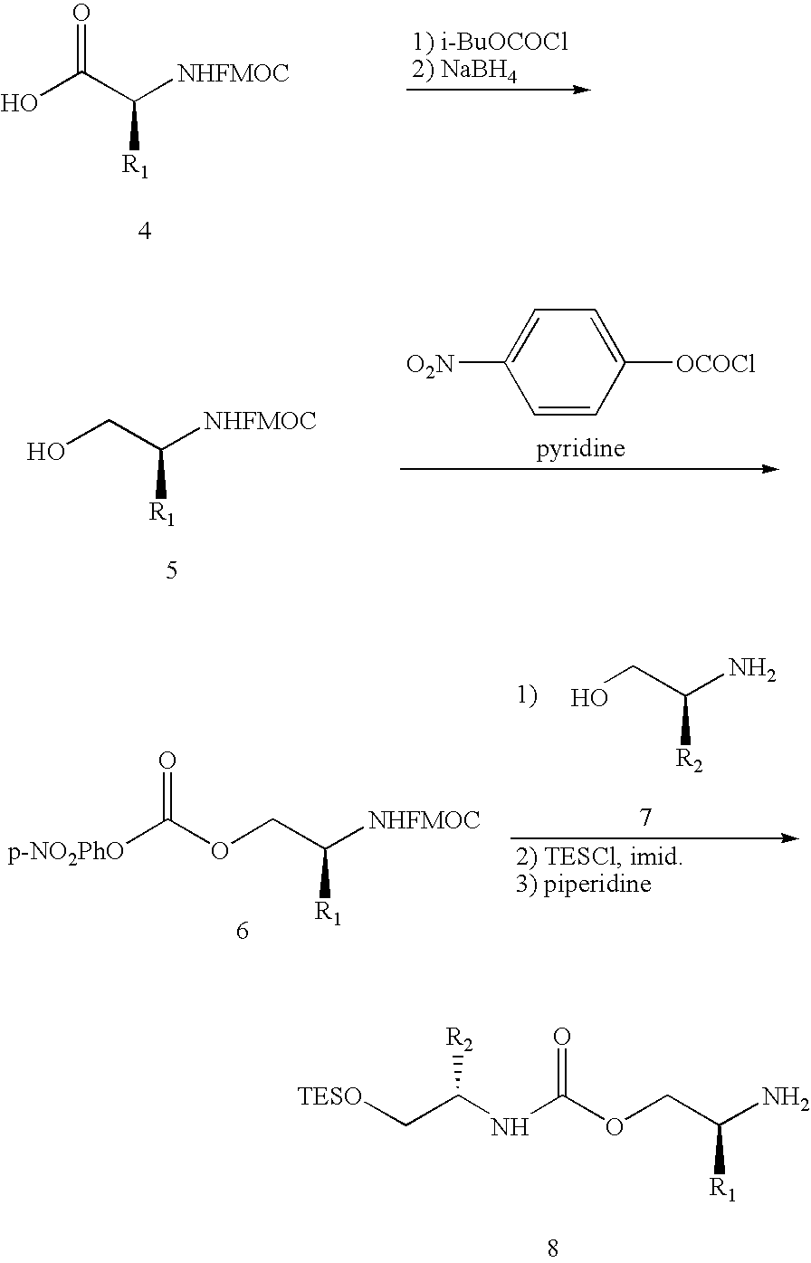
OC(C([NHFMOC])[R1])=O.OCC([NHFMOC])[R1].C1=CC([OCOCl])=CC=C1[O2N].OCC(N)[R2].[p-NO2PhO]C(OCC([NHFMOC])[R1])=O.[TESO]CC(NC(OCC(N)[R1])=O)[R2]
